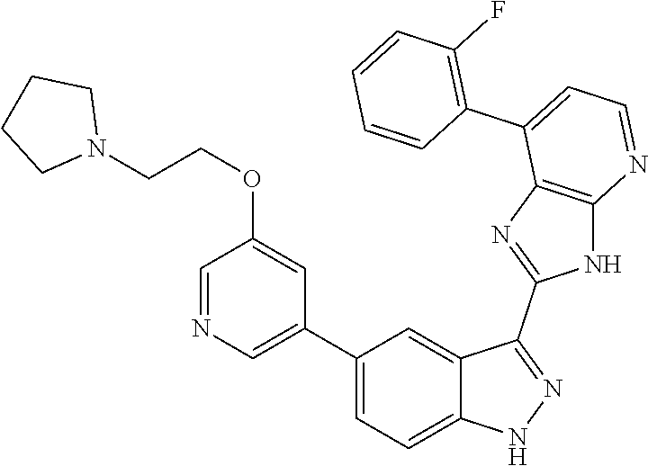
C1(C2=CC=C3C(=C2)C(C2=NC4=C(N2)N=CC=C4C2=C(F)C=CC=C2)=NN3)=CN=CC(OCCN2CCCC2)=C1
